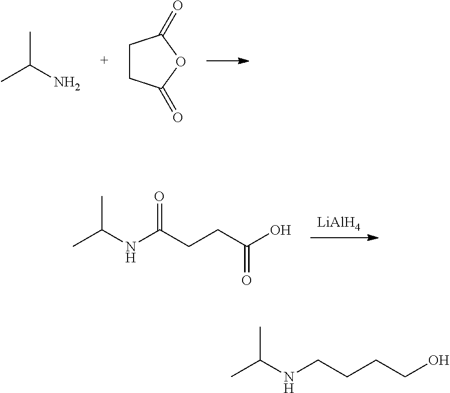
C1CC(=O)OC1=O.CC(N)C.[LiAlH4].CC(NC(CCC(O)=O)=O)C.CC(NCCCCO)C
